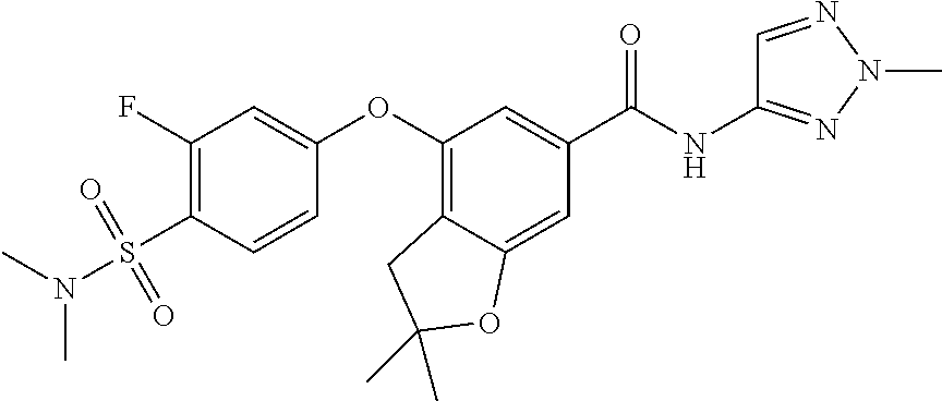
C1(F)=C(S(N(C)C)(=O)=O)C=CC(OC2=C3C(=CC(C(=O)NC4=NN(C)N=C4)=C2)OC(C)(C)C3)=C1
